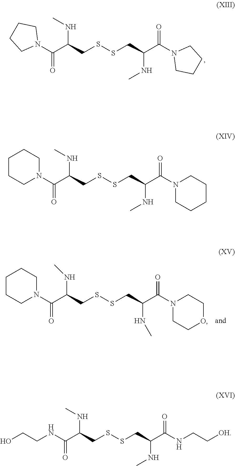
N1(C(C(CSSCC(C(N2CCCC2)=O)NC)NC)=O)CCCC1.N1(C(C(CSSCC(C(N2CCCCC2)=O)NC)NC)=O)CCOCC1.N1(C(C(CSSCC(C(N2CCCCC2)=O)NC)NC)=O)CCCCC1.N(C(C(CSSCC(C(NCCO)=O)NC)NC)=O)CC[OH]
